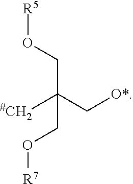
[R5]OCC(C[O*])([#CH2])CO[R7]
